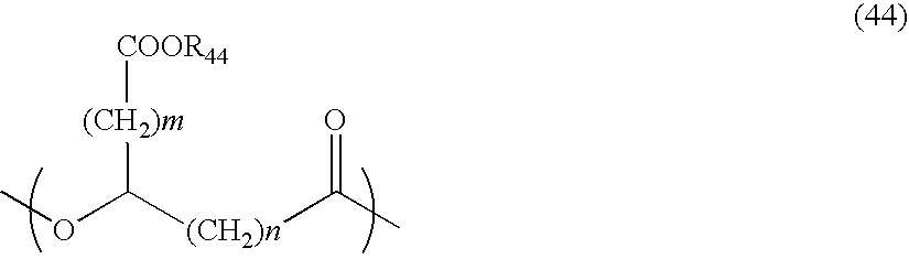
COC([(CH2)n]C(C)=O)[(CH2)m][COOR44]
